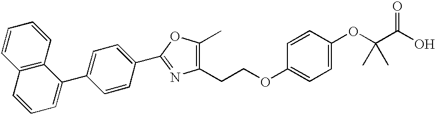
C1(CCOC2=CC=C(OC(C(=O)O)(C)C)C=C2)=C(C)OC(C2=CC=C(C3=CC=CC4=C3C=CC=C4)C=C2)=N1
